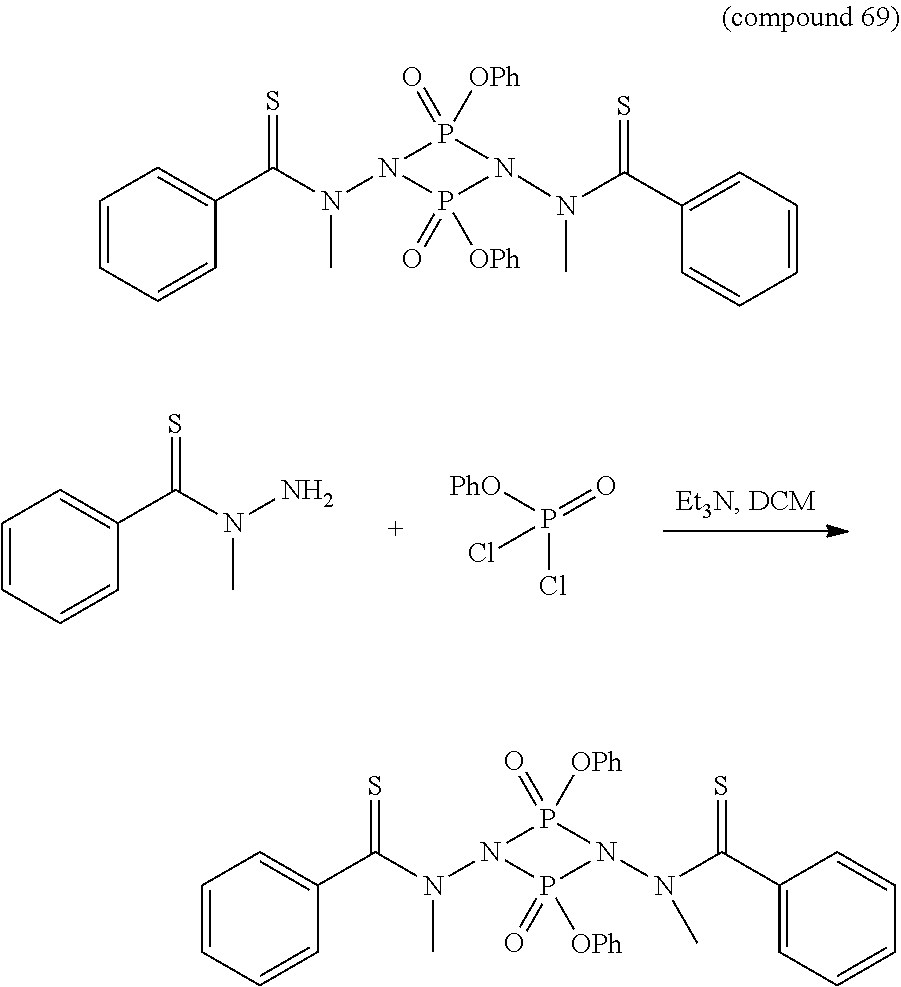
C1=CC=CC(C(N(N)C)=S)=C1.[PhO]P(=O)(Cl)Cl.C1=CC=CC(C(N(N2P(=O)([OPh])N(N(C(C3=CC=CC=C3)=S)C)P2(=O)[OPh])C)=S)=C1.C1=CC=CC(C(N(N2P(=O)([OPh])N(N(C(C3=CC=CC=C3)=S)C)P2(=O)[OPh])C)=S)=C1
